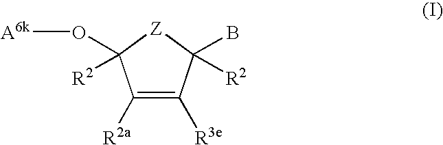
C1([R2a])=C([R3e])C([R2])(B)[Z]C1(O[A6k])[R2]
